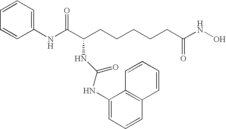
C1(NC(C(CCCCCC(NO)=O)NC(NC2=CC=CC3=C2C=CC=C3)=O)=O)=CC=CC=C1
